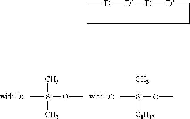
C[Si](C)(OC)C.C[Si]([C8H17])(OC)C.[D]1[D][D][D]CCCC1
